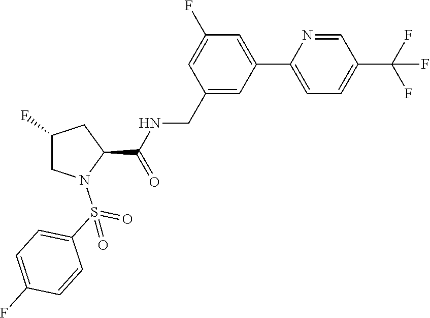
C1=C(F)C=C(C2=CC=C(C(F)(F)F)C=N2)C=C1CNC(C1N(S(C2=CC=C(F)C=C2)(=O)=O)CC(F)C1)=O
